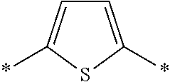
C1=C(*)SC(*)=C1
